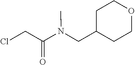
ClCC(N(CC1CCOCC1)C)=O
